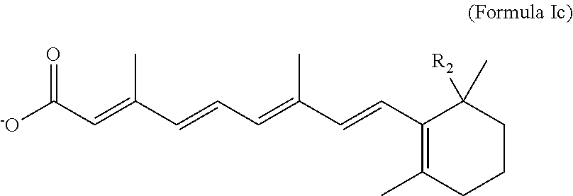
C(C=C(C=CC=C(C=CC1=C(C)CCCC1([R2])C)C)C)([-O])=O
